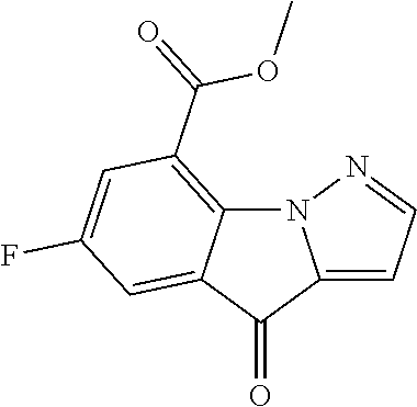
N12C3=C(C(=O)OC)C=C(F)C=C3C(=O)C1=CC=N2
